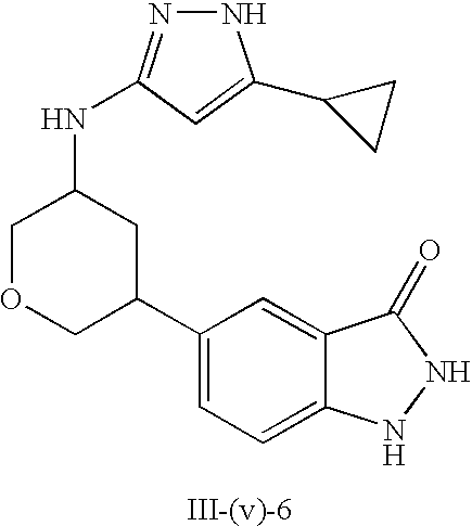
C1(C2CC(NC3=NNC(C4CC4)=C3)COC2)=CC=C2C(=C1)C(=O)NN2
